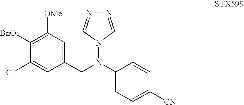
C1=C([CN])C=CC(N(CC2=CC([OMe])=C([BnO])C(Cl)=C2)N2C=NN=C2)=C1
